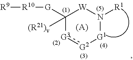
[G2]1:[G3]C([(R21)v])([G][R10][R9])[W]N([R1])[G1]1
